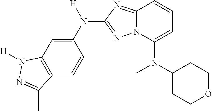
C12=C(C=C(N([H])C3=NN4C(=N3)C=CC=C4N(C3CCOCC3)C)C=C1)N([H])N=C2C
